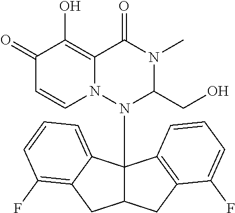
C1(=O)C=CN2C(=C1O)C(=O)N(C)C(CO)N2C12C(CC3=C1C=CC=C3F)CC1=C(F)C=CC=C21
